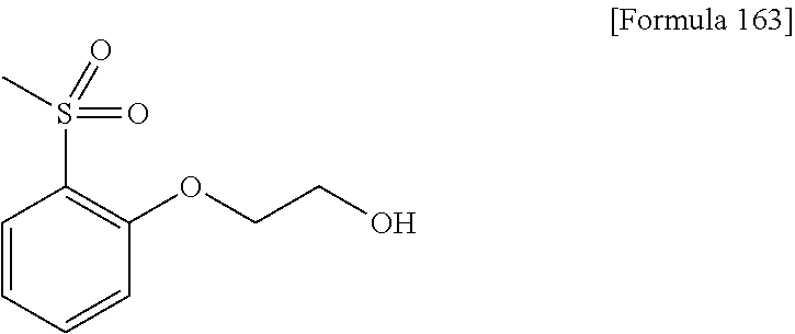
C1=CC=CC(OCCO)=C1S(=O)(C)=O
